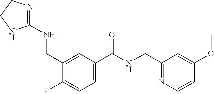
C1(CNC(C2=CC=C(F)C(CNC3=NCCN3)=C2)=O)=NC=CC(OC)=C1
